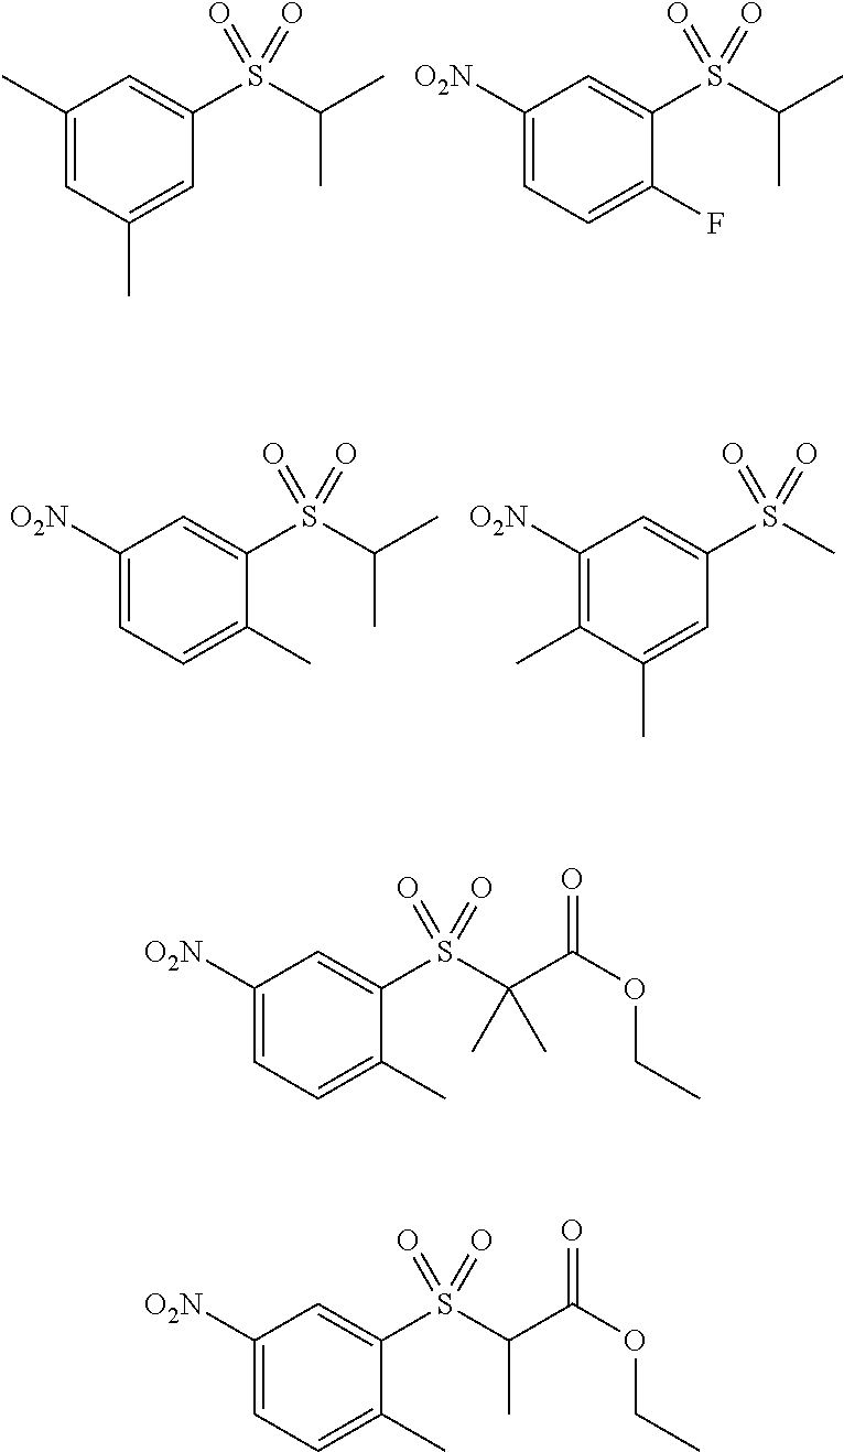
C1(C)=CC(C)=CC(S(C(C)C)(=O)=O)=C1.C1([O2N])=CC=C(F)C(S(C(C)C)(=O)=O)=C1.C1([O2N])=CC=C(C)C(S(C(C)C)(=O)=O)=C1.C1([O2N])=C(C)C(C)=CC(S(C)(=O)=O)=C1.C1([O2N])=CC=C(C)C(S(C(C(OCC)=O)(C)C)(=O)=O)=C1.C1([O2N])=CC=C(C)C(S(C(C(OCC)=O)C)(=O)=O)=C1
